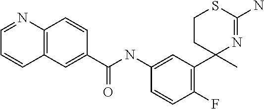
C1CC(C)(C2=C(F)C=CC(NC(C3=CC4=C(C=C3)N=CC=C4)=O)=C2)N=C(N)S1
